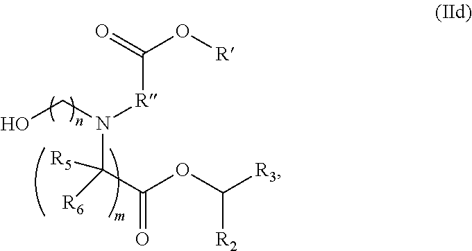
C([R]N(C(C(=O)OC([R3])[R2])([R6])[R5])CO)(=O)O[R]
